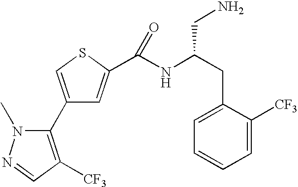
C1(C2=C([CF3])C=NN2C)=CSC(C(NC(CC2=CC=CC=C2[CF3])CN)=O)=C1
